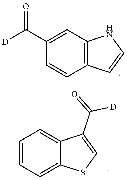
C1=CC2=C(C=C1C([D])=O)NC=C2.C1=CC=C2C(=C1)C(C(=O)[D])=CS2
